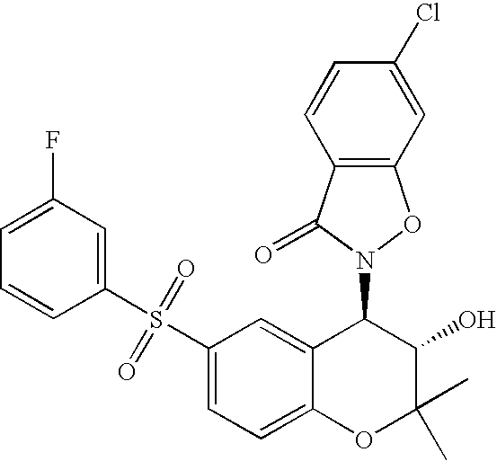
C1(S(C2=CC=C3C(=C2)C(N2C(=O)C4=C(O2)C=C(Cl)C=C4)C(O)C(C)(C)O3)(=O)=O)=CC(F)=CC=C1
